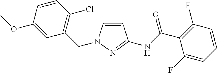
C1=CN(CC2=C(Cl)C=CC(OC)=C2)N=C1NC(C1=C(F)C=CC=C1F)=O
